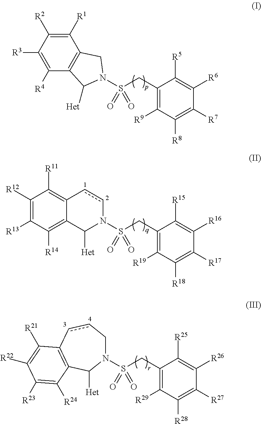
C1([R1])=C([R2])C([R3])=C([R4])C2=C1CN(S(CC1=C([R9])C([R8])=C([R7])C([R6])=C1[R5])(=O)=O)C2[Het].N1(S(CC2=C([R19])C([R18])=C([R17])C([R16])=C2[R15])(=O)=O)ccC2=C([R11])C([R12])=C([R13])C([R14])=C2C1[Het].N1(S(CC2=C([R29])C([R28])=C([R27])C([R26])=C2[R25])(=O)=O)CccC2=C(C1[Het])C([R24])=C([R23])C([R22])=C2[R21]
